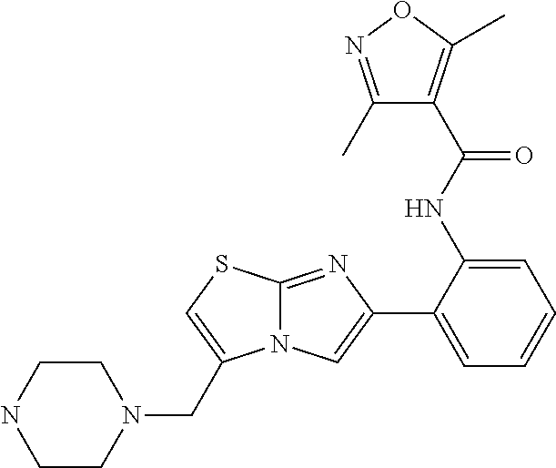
C12=NC(C3=CC=CC=C3NC(=O)C3=C(C)ON=C3C)=CN1C(CN1CCNCC1)=CS2
